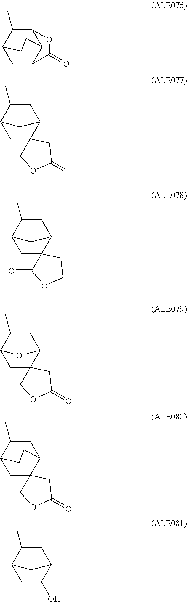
C1C2C(=O)OC3C(C)C1CCC23.C1C2(C3CC(C)C1C3)COC(=O)C2.C1C2(C3CC(C)C1C3)C(=O)OCC2.C1C2(C3CC(C)C1O3)COC(=O)C2.C1C2(COC(=O)C2)C2CC(C)C1CC2.C1C(O)C2CC(C)C1C2
